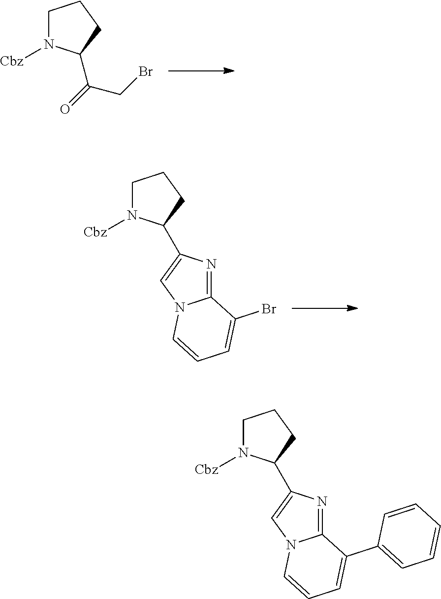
C1N([Cbz])C(C(=O)CBr)CC1.C1N([Cbz])C(C2=CN3C(=N2)C(Br)=CC=C3)CC1.C1N([Cbz])C(C2=CN3C(=N2)C(C2=CC=CC=C2)=CC=C3)CC1
